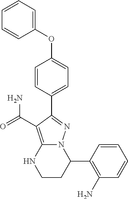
C1=CC=C(OC2=CC=C(C3=NN4C(=C3C(=O)N)NCCC4C3=C(N)C=CC=C3)C=C2)C=C1
